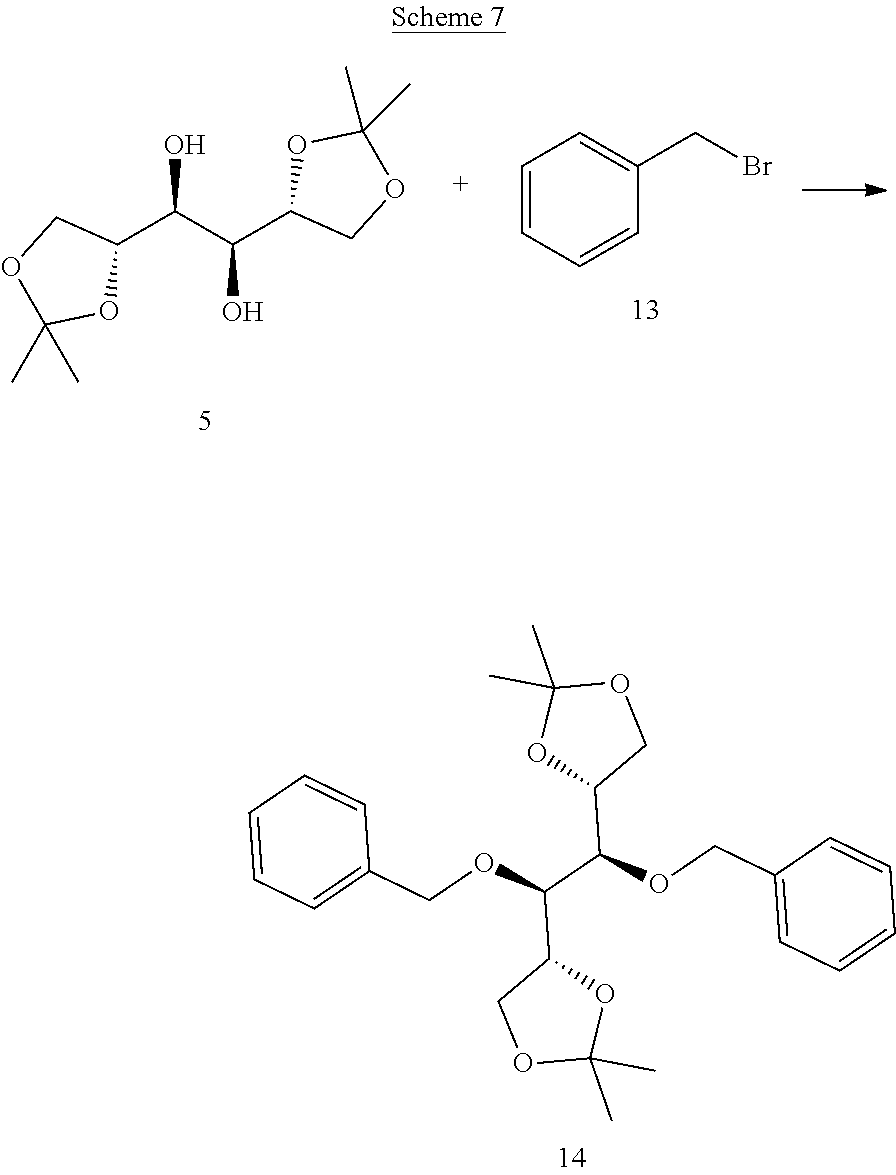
C1(C(C(C2COC(C)(C)O2)O)O)COC(C)(C)O1.C1=CC=CC(CBr)=C1.C1=CC=C(COC(C(OCC2=CC=CC=C2)C2COC(C)(C)O2)C2COC(C)(C)O2)C=C1
